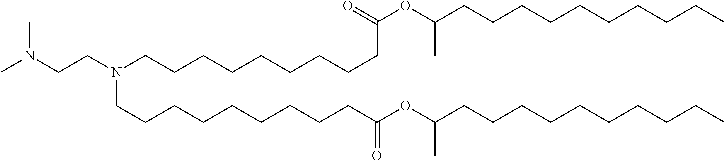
CN(CCN(CCCCCCCCCC(=O)OC(C)CCCCCCCCCC)CCCCCCCCCC(OC(CCCCCCCCCC)C)=O)C
